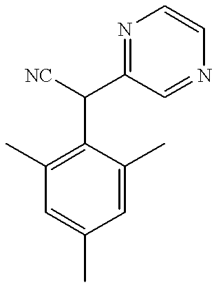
C1(C([NC])C2=NC=CN=C2)=C(C)C=C(C)C=C1C
